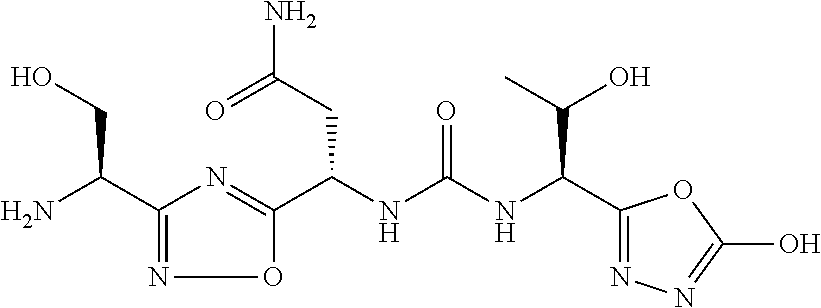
C(NC(NC(C1=NN=C(O)O1)C(O)C)=O)(C1=NC(C(N)CO)=NO1)CC(N)=O
